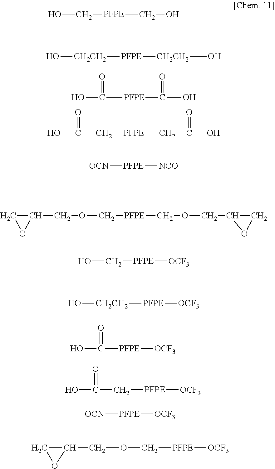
C1C(COC[PFPE]COCC2CO2)O1.OC[PFPE]CO.O[CH2CH2][PFPE][CH2CH2]O.OC([PFPE]C(O)=O)=O.C(C[PFPE]CC(O)=O)(O)=O.[OCN][PFPE][NCO].OC[PFPE][OCF3].O[CH2CH2][PFPE][OCF3].[OCN][PFPE][OCF3].C(OC[PFPE][OCF3])C1CO1.OC(=O)C[PFPE][OCF3].OC(=O)[PFPE][OCF3]
